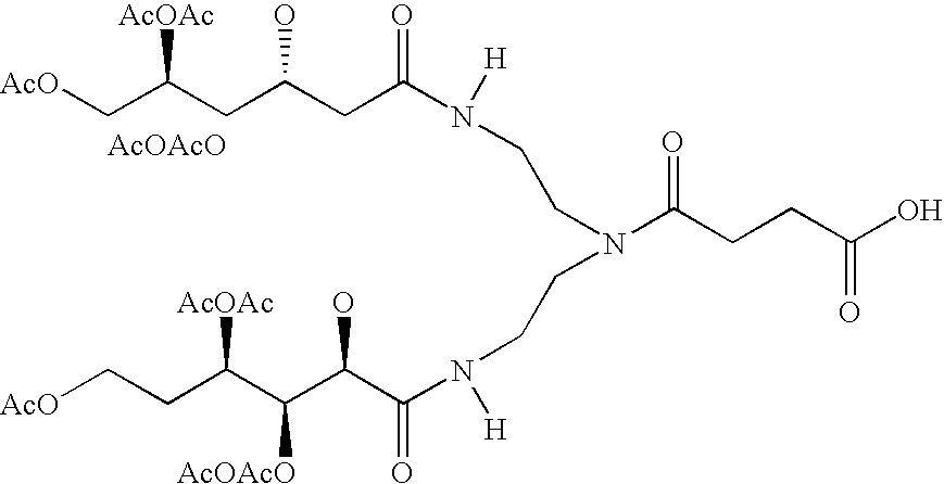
N(C(CCC(O)=O)=O)(CCN(C(CC(CC(C[AcO])[AcOAc])O)=O)[H])CCN(C(=O)C(C(C(CC[AcO])[AcOAc])[AcOAcO])O)[H].[AcOAcO]
